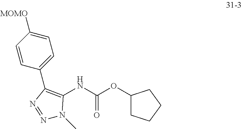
C1=C([MOMO])C=CC(C2=C(NC(OC3CCCC3)=O)N(C)N=N2)=C1
